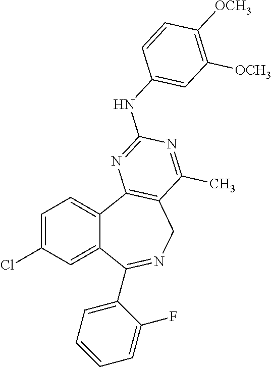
C1=C(Cl)C=C2C(=C1)C1=C(CN=C2C2=CC=CC=C2F)C(C)=NC(NC2=CC([OCH3])=C([OCH3])C=C2)=N1
